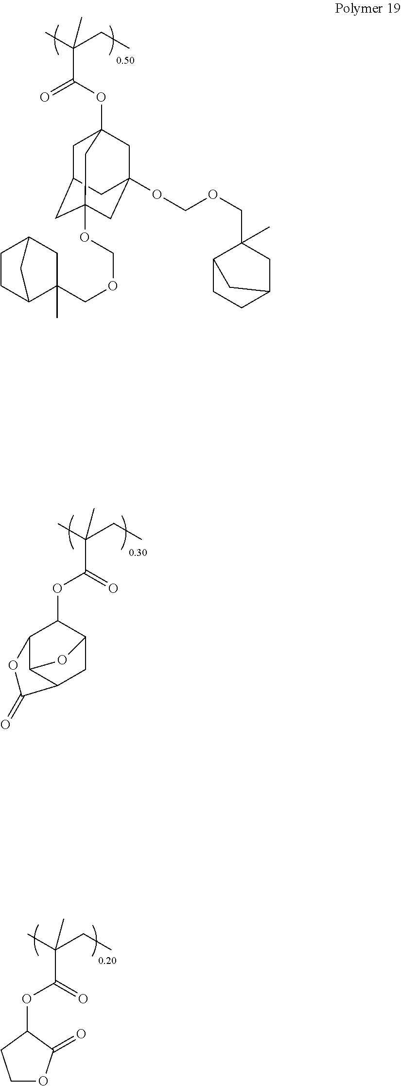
CC(CC)(C)C(OC1C2C3C(CC1O3)C(=O)O2)=O.C1C2CC3(OCOCC4(C)CC5CCC4C5)CC(OCOCC4(C)C5CCC(C4)C5)(CC1(OC(=O)C(C)(CC)C)C3)C2.C(C)(CC)(C)C(OC1CCOC1=O)=O
